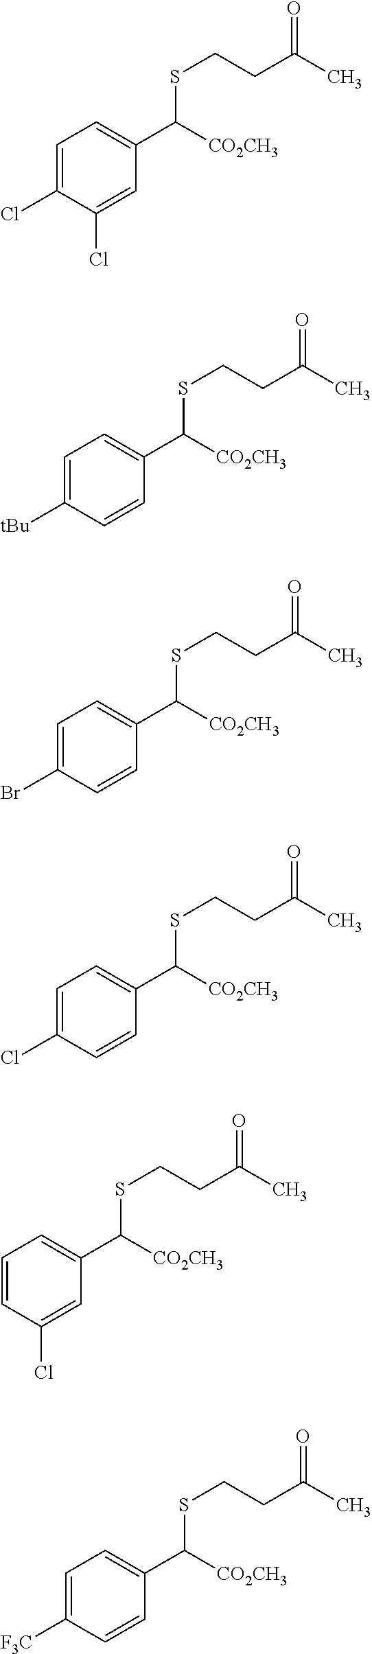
C1=C(Cl)C(Cl)=CC(C([CO2CH3])SCCC(=O)C)=C1.C1=C([tBu])C=CC(C([CO2CH3])SCCC(=O)C)=C1.C1=C(Br)C=CC(C([CO2CH3])SCCC(=O)C)=C1.C1=C(Cl)C=CC(C([CO2CH3])SCCC(=O)C)=C1.C1=CC(Cl)=CC(C([CO2CH3])SCCC(=O)C)=C1.C1=C([F3C])C=CC(C([CO2CH3])SCCC(=O)C)=C1
